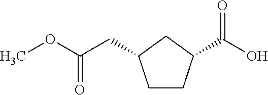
COC(CC1CCC(C(O)=O)C1)=O
